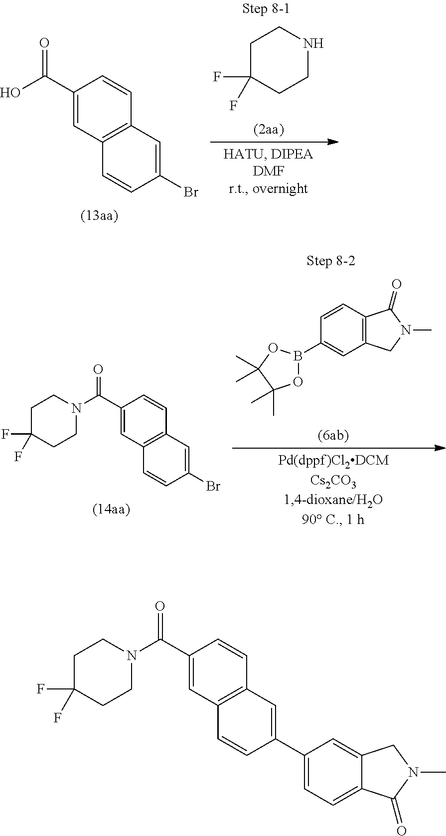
FC1(F)CCNCC1.C1(C(=O)O)=CC2=C(C=C1)C=C(Br)C=C2.O1B(C2=CC3=C(C=C2)C(=O)N(C)C3)OC(C)(C)C1(C)C.FC1(F)CCN(C(C2=CC3=C(C=C2)C=C(Br)C=C3)=O)CC1.FC1(F)CCN(C(C2=CC3=C(C=C2)C=C(C2=CC=C4C(=C2)CN(C)C4=O)C=C3)=O)CC1
